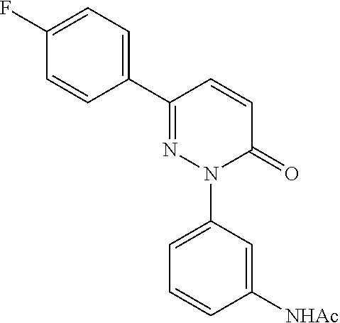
C1(C2=CC=C(F)C=C2)=NN(C2=CC=CC([NHAc])=C2)C(=O)C=C1
